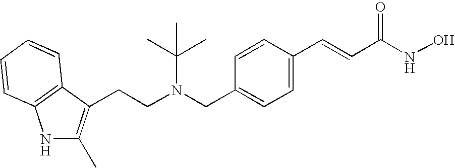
C(CN(CC1=CC=C(C=CC(NO)=O)C=C1)C(C)(C)C)C1=C(C)NC2=C1C=CC=C2
